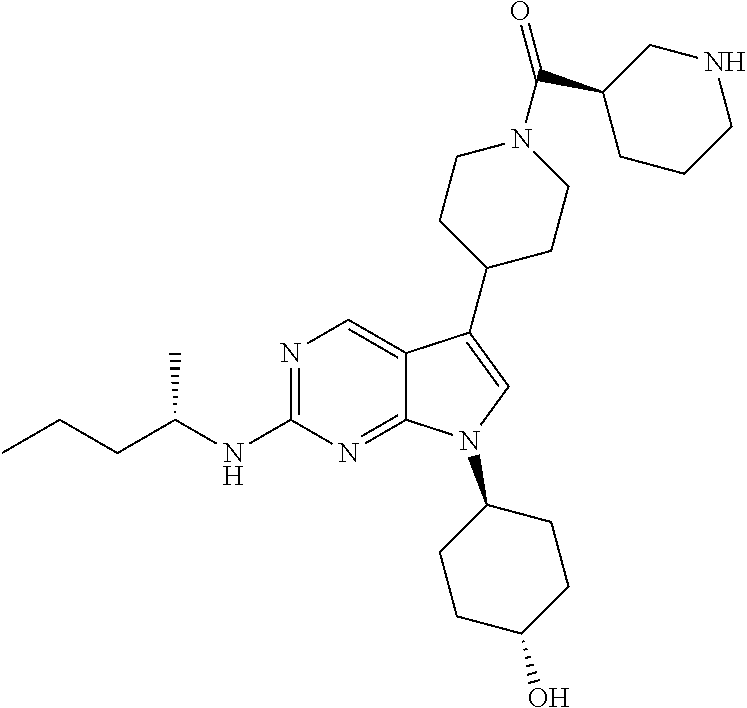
N1=C(NC(CCC)C)N=C2C(=C1)C(C1CCN(C(=O)C3CCCNC3)CC1)=CN2C1CCC(O)CC1
